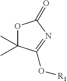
O1C(C)(C)C(O[R1])=NC1=O
